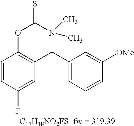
C1=CC(F)=CC(CC2=CC=CC([OMe])=C2)=C1OC(N(C)C)=S.[C17H18NO2FS]
